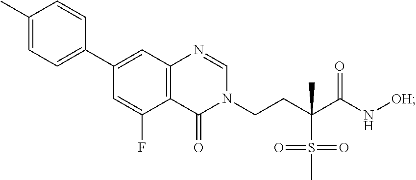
C1=NC2=C(C(F)=CC(C3=CC=C(C)C=C3)=C2)C(=O)N1CCC(S(=O)(=O)C)(C)C(N[OH])=O
